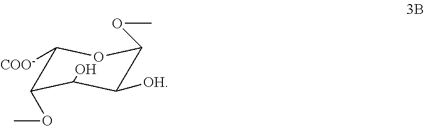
C1([COO-])C(OC)C(O)C([OH])C(OC)O1
